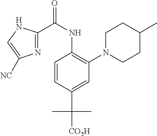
C1=CC(C([CO2H])(C)C)=CC(N2CCC(C)CC2)=C1NC(C1=NC([NC])=CN1)=O
